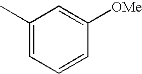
C1(C)=CC=CC([OMe])=C1
